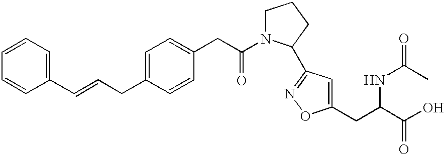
C1(C=CCC2=CC=C(CC(N3CCCC3C3=NOC(CC(C(O)=O)NC(C)=O)=C3)=O)C=C2)=CC=CC=C1
